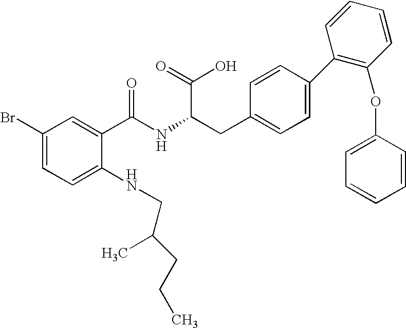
C1(Br)=CC=C(NCC(C)CCC)C(C(NC(CC2=CC=C(C3=C(OC4=CC=CC=C4)C=CC=C3)C=C2)C(=O)O)=O)=C1
